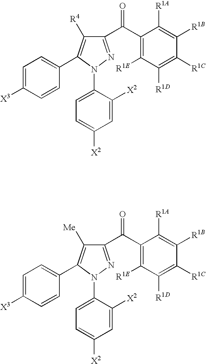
C1=C([X3])C=CC(C2=C([R4])C(C(C3=C([R1E])C([R1D])=C([R1C])C([R1B])=C3[R1A])=O)=NN2C2=CC=C([X2])C=C2[X2])=C1.C1=C([X3])C=CC(C2=C([Me])C(C(C3=C([R1E])C([R1D])=C([R1C])C([R1B])=C3[R1A])=O)=NN2C2=CC=C([X2])C=C2[X2])=C1
